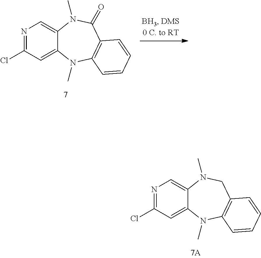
N1=C(Cl)C=C2C(=C1)N(C)C(=O)C1=C(N2C)C=CC=C1.N1=C(Cl)C=C2C(=C1)N(C)CC1=C(N2C)C=CC=C1
